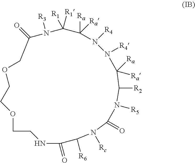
C1([Ra])([Ra])C([R2])N([R5])C(=O)N([Rc])C([R6])C(=O)NCCOCCOCC(=O)N([R3])C([R1])([R1])C([Ra])([Ra])N([R4])N1[R4]
